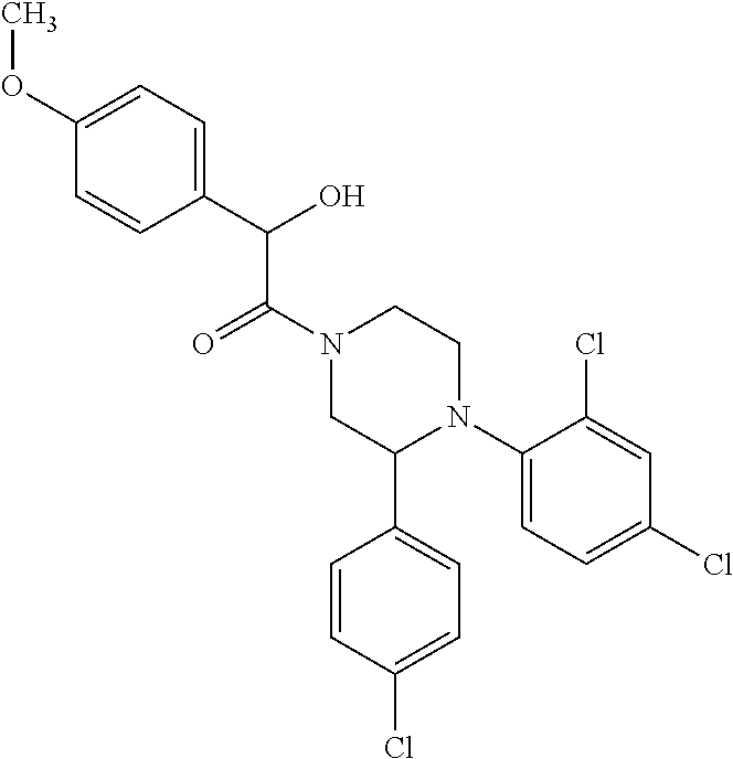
C(C(N1CC(C2=CC=C(Cl)C=C2)N(C2=CC=C(Cl)C=C2Cl)CC1)=O)(O)C1=CC=C(OC)C=C1
